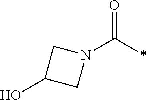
N1(C(*)=O)CC(O)C1
